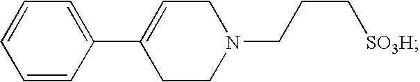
C1=CC(C2=CCN(CCC[SO3H])CC2)=CC=C1
